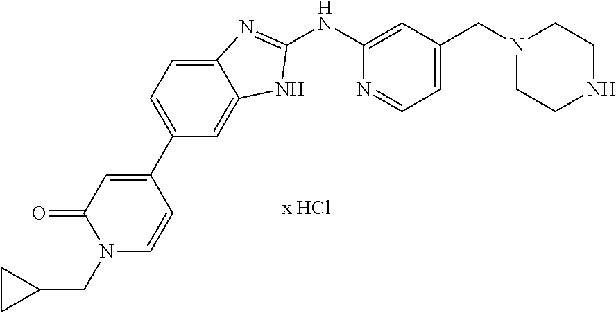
C1(NC2=CC(CN3CCNCC3)=CC=N2)=NC2=CC=C(C3=CC(=O)N(CC4CC4)C=C3)C=C2N1
